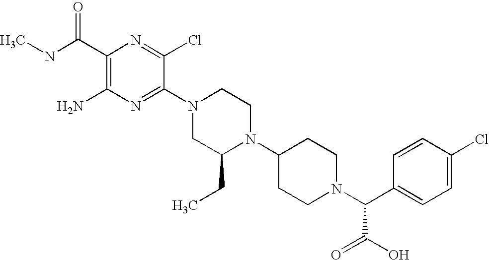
C1(C(NC)=O)=C(N)N=C(N2CC(CC)N(C3CCN(C(C4=CC=C(Cl)C=C4)C(O)=O)CC3)CC2)C(Cl)=N1
